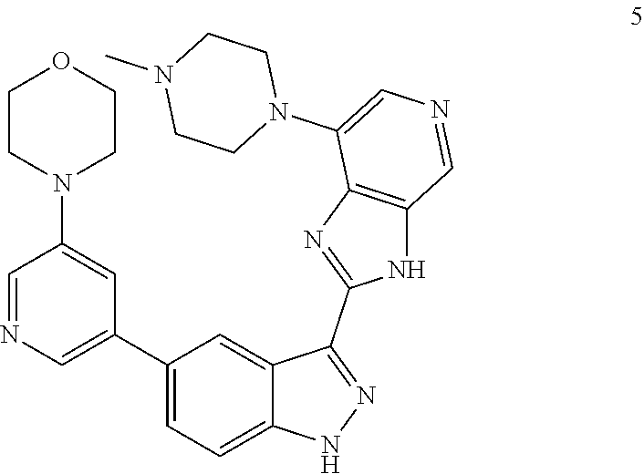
C1=NC=C(C2=CC=C3C(=C2)C(C2=NC4=C(N2)C=NC=C4N2CCN(C)CC2)=NN3)C=C1N1CCOCC1
